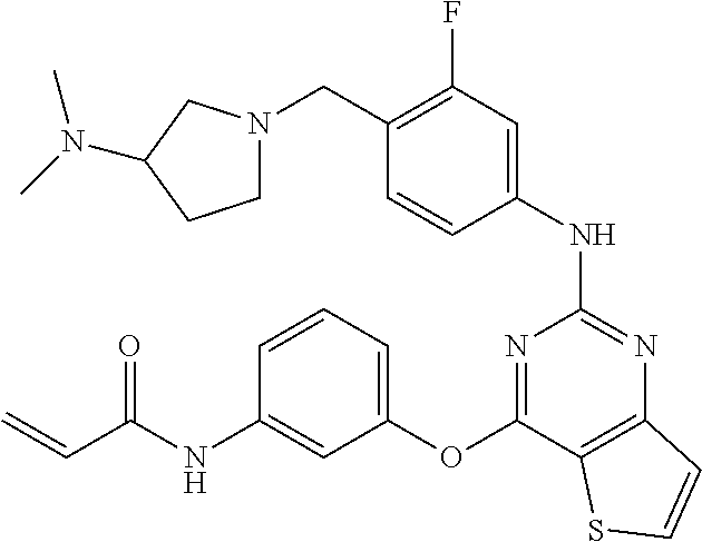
C1=CC(NC2=NC3=C(C(OC4=CC=CC(NC(C=C)=O)=C4)=N2)SC=C3)=CC(F)=C1CN1CCC(N(C)C)C1
